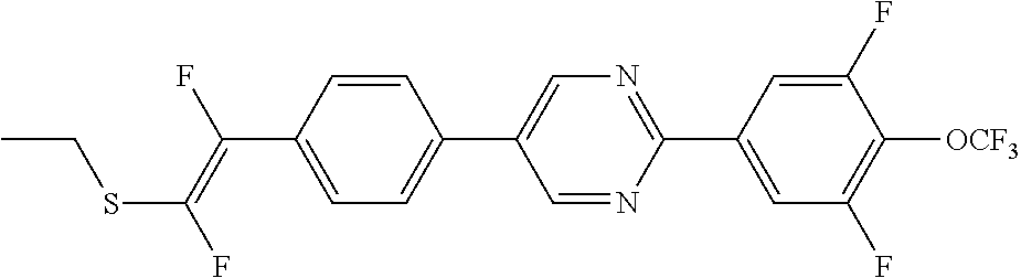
C1=CC(C(=C(F)SCC)F)=CC=C1C1=CN=C(C2=CC(F)=C([OCF3])C(F)=C2)N=C1
